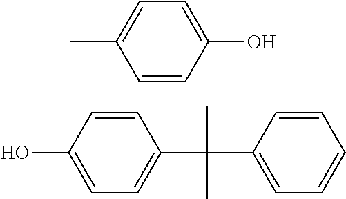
C1=CC(O)=CC=C1C.C1=CC(O)=CC=C1C(C1=CC=CC=C1)(C)C
